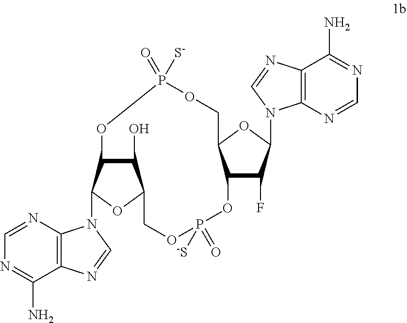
C12=C(N=CN=C1N)N(C1C3C(O)C(O1)COP(=O)([-S])OC1C(F)C(N4C5=C(C(N)=NC=N5)N=C4)OC1COP(=O)([S-])O3)C=N2
